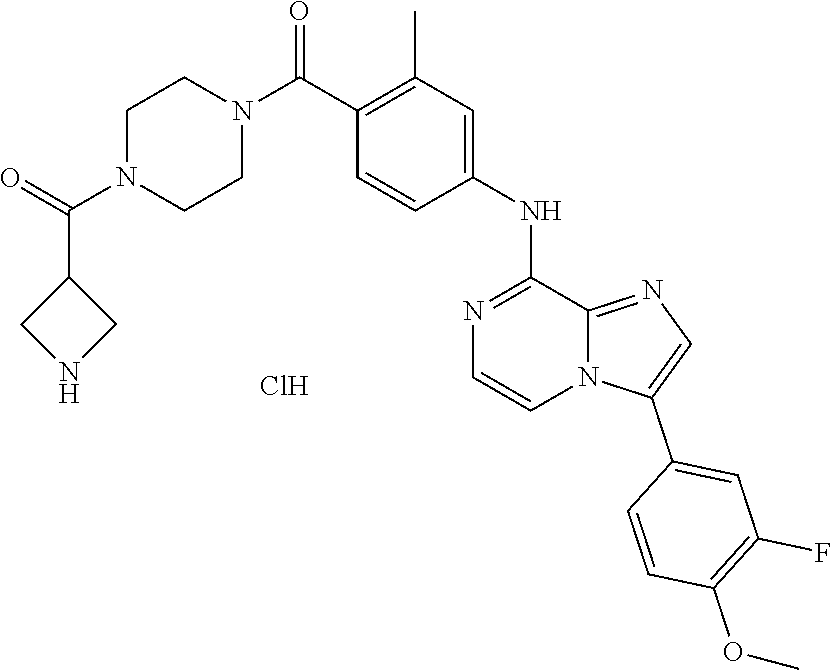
C1(C(N2CCN(C(=O)C3CNC3)CC2)=O)=C(C)C=C(NC2=NC=CN3C2=NC=C3C2=CC(F)=C(OC)C=C2)C=C1.Cl
